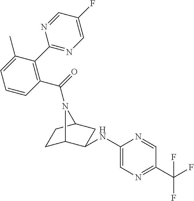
C1C2C(NC3=CN=C(C(F)(F)F)C=N3)CC(C1)N2C(=O)C1=C(C2=NC=C(F)C=N2)C(C)=CC=C1
